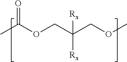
O=C(C)OCC([Rx])(COC)[Rx]
